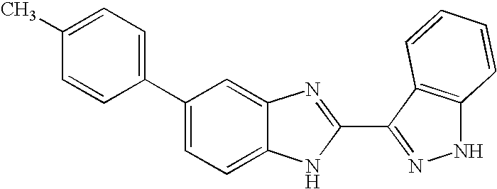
C1=C2C(=CC(C3=CC=C(C)C=C3)=C1)N=C(C1=NNC3=C1C=CC=C3)N2
